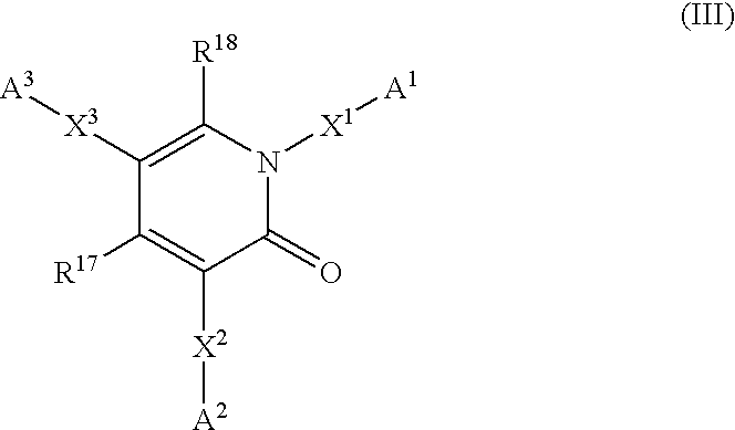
O=C1C([X2][A2])=C([R17])C([X3][A3])=C([R18])N1[X1][A1]
